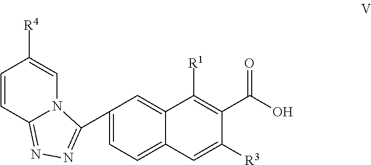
C1=CC2=NN=C(C3=CC=C4C(=C3)C([R1])=C(C(O)=O)C([R3])=C4)N2C=C1[R4]
